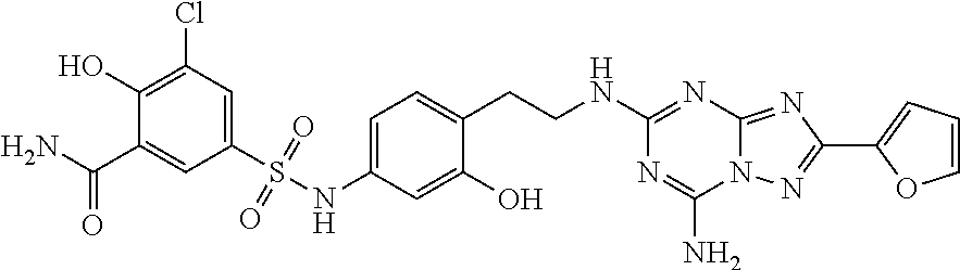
C1(C(=O)N)=CC(S(=O)(=O)NC2=CC=C(CCNC3=NC4=NC(C5=CC=CO5)=NN4C(N)=N3)C(O)=C2)=CC(Cl)=C1O
